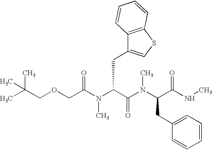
N(C(C(N(C(C(NC)=O)CC1=CC=CC=C1)C)=O)CC1=CSC2=C1C=CC=C2)(C)C(=O)COCC(C)(C)C
